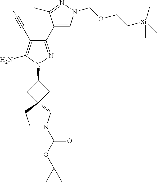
C1(C2=CN(COCC[Si](C)(C)C)N=C2C)=NN(C2CC3(C2)CCN(C(OC(C)(C)C)=O)C3)C(N)=C1C#N
